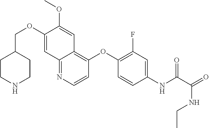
C(OC1=CC2=NC=CC(OC3=C(F)C=C(NC(=O)C(NCC)=O)C=C3)=C2C=C1OC)C1CCNCC1
